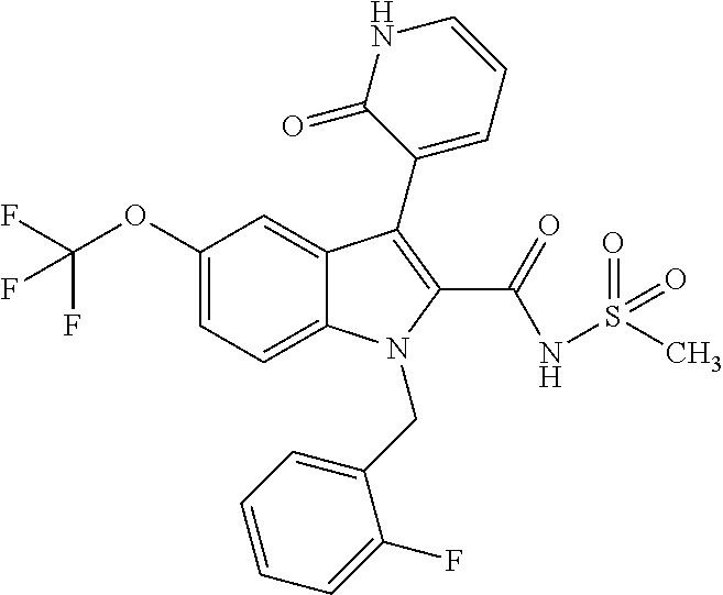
C1(OC(F)(F)F)=CC=C2C(=C1)C(C1=CC=CNC1=O)=C(C(NS(C)(=O)=O)=O)N2CC1=CC=CC=C1F
